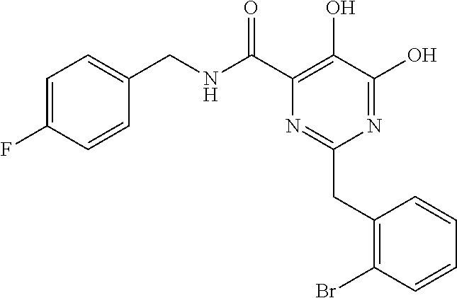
N1=C(O)C(O)=C(C(NCC2=CC=C(F)C=C2)=O)N=C1CC1=C(Br)C=CC=C1
